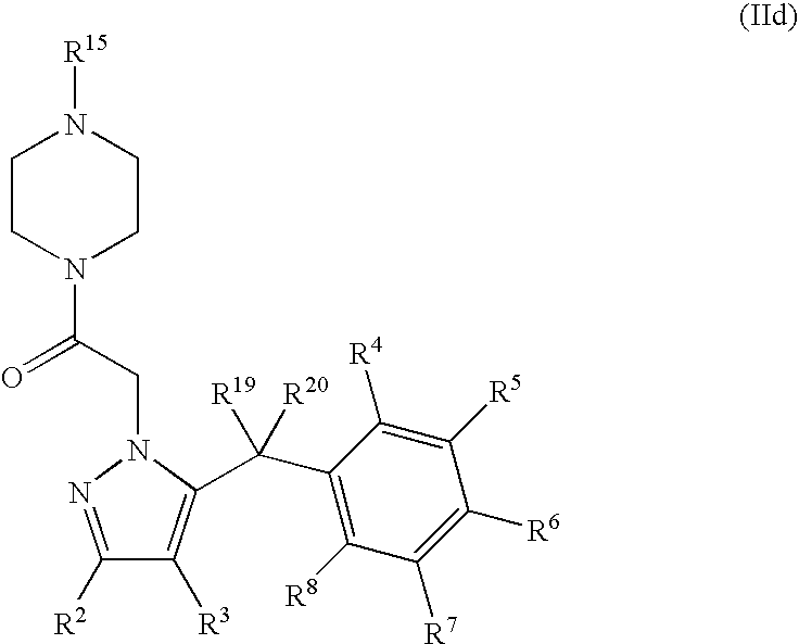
C1(C(C2=C([R3])C([R2])=NN2CC(N2CCN([R15])CC2)=O)([R19])[R20])=C([R8])C([R7])=C([R6])C([R5])=C1[R4]
